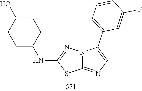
C1(NC2CCC(O)CC2)=NN2C(=NC=C2C2=CC=CC(F)=C2)S1
